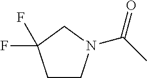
C1CN(C(C)=O)CC1(F)F
